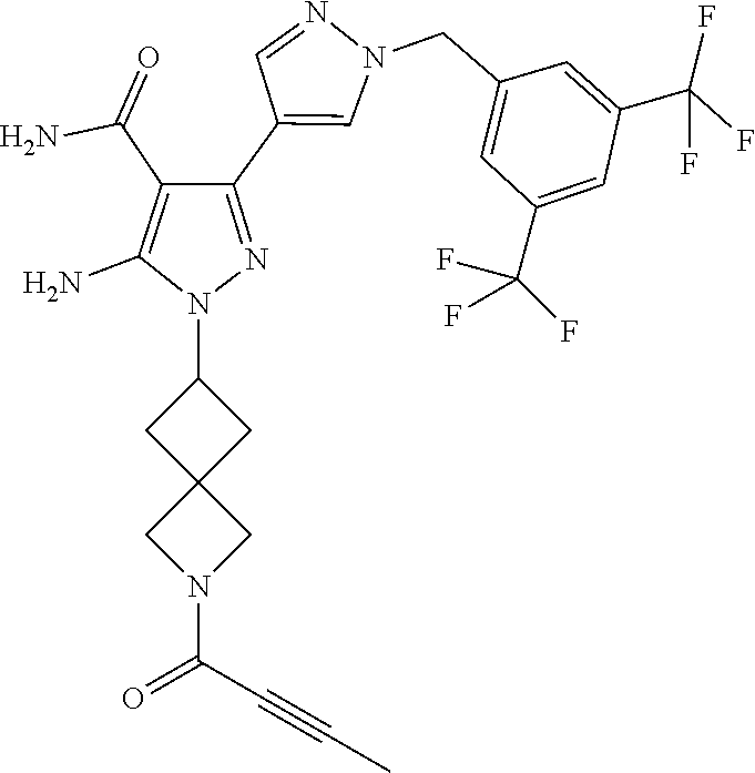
N1(C2CC3(C2)CN(C(C#CC)=O)C3)N=C(C2=CN(CC3=CC(C(F)(F)F)=CC(C(F)(F)F)=C3)N=C2)C(C(N)=O)=C1N
